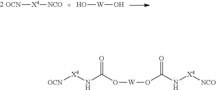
[OCN][X4][NCO].O[W]O.O(C(N[X4][OCN])=O)[W]OC(N[X4][NCO])=O
